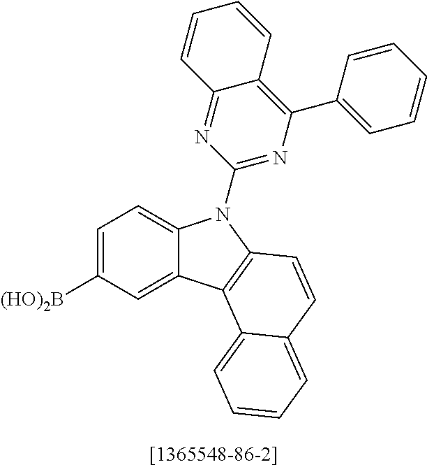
C1=C([(HO)2B])C=C2C(=C1)N(C1=NC(C3=CC=CC=C3)=C3C(=N1)C=CC=C3)C1=C2C2=CC=CC=C2C=C1
